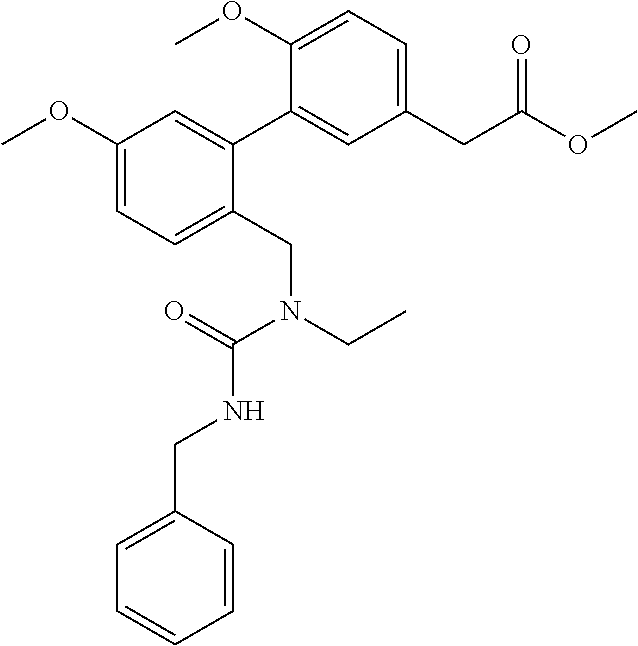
C1(CC(OC)=O)=CC=C(OC)C(C2=CC(OC)=CC=C2CN(CC)C(=O)NCC2=CC=CC=C2)=C1
